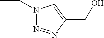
CCN1N=NC(CO)=C1
